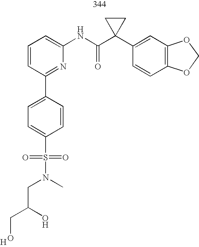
C1=CC=C(NC(C2(C3=CC4=C(C=C3)OCO4)CC2)=O)N=C1C1=CC=C(S(=O)(=O)N(CC(CO)O)C)C=C1.[H]
